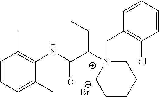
C1=CC=C(C)C(NC(C(N2(CC3=C(Cl)C=CC=C3)CCCCC2)CC)=O)=C1C.[Br-]
